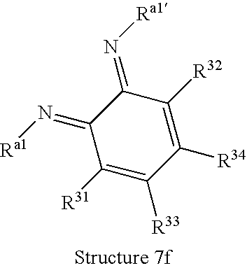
C1([R34])=C([R32])C(=N[Ra1])C(=N[Ra1])C([R31])=C1[R33]
